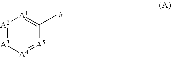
[A2]1=[A3][A4]=[A5]C(C)=[A1]1.[#]
